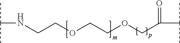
CC(C)NCCOCCOCC(=O)C(C)C
